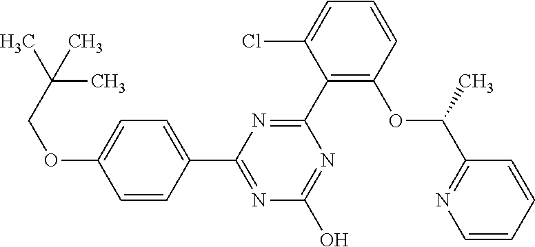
N1=C(O)N=C(C2=CC=C(OCC(C)(C)C)C=C2)N=C1C1=C(OC(C2=NC=CC=C2)C)C=CC=C1Cl
